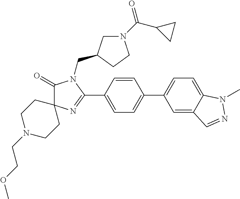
C1(=O)C2(N=C(C3=CC=C(C4=CC=C5C(=C4)C=NN5C)C=C3)N1CC1CN(C(C3CC3)=O)CC1)CCN(CCOC)CC2
